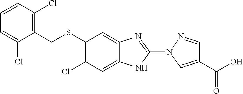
S(C1=C(Cl)C=C2C(=C1)N=C(N1C=C(C(O)=O)C=N1)N2)CC1=C(Cl)C=CC=C1Cl
